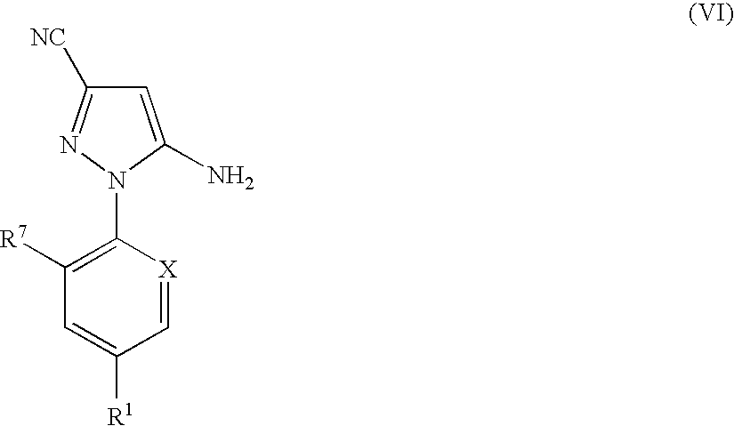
C1([R7])=C(N2N=C([NC])C=C2N)[X]=CC([R1])=C1
